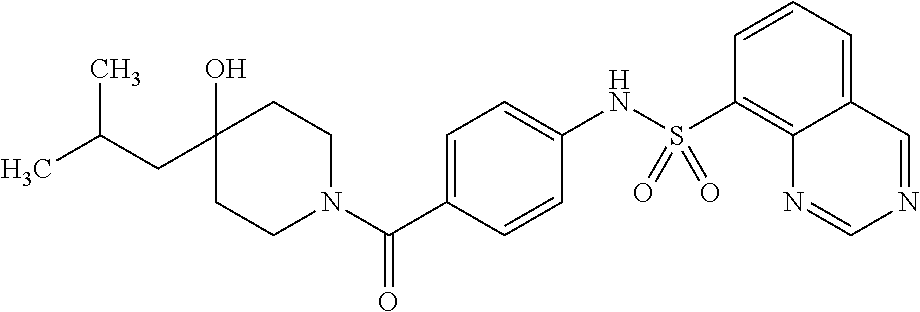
C1CN(C(C2=CC=C(NS(C3=C4C(=CC=C3)C=NC=N4)(=O)=O)C=C2)=O)CCC1(O)CC(C)C
